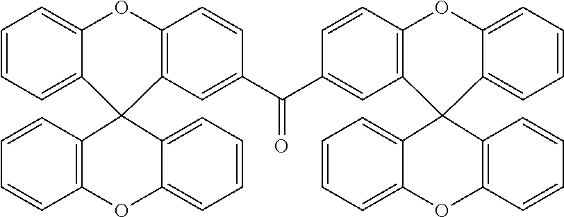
C1=CC=C2C(=C1)OC1=C(C=C(C(C3=CC4=C(C=C3)OC3=CC=CC=C3C43C4=CC=CC=C4OC4=C3C=CC=C4)=O)C=C1)C21C2=C(C=CC=C2)OC2=CC=CC=C21
